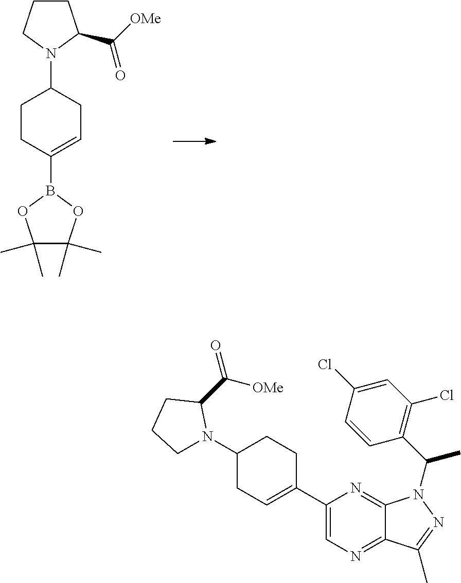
C1(C2=CCC(N3CCCC3C([OMe])=O)CC2)=CN=C2C(=N1)N(C(C1=C(Cl)C=C(Cl)C=C1)C)N=C2C.C1CC(B2OC(C)(C)C(C)(C)O2)=CCC1N1CCCC1C([OMe])=O
